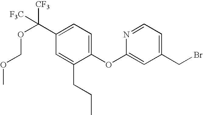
O(C1=CC(CBr)=CC=N1)C1=CC=C(C(OCOC)([CF3])[F3C])C=C1CCC
